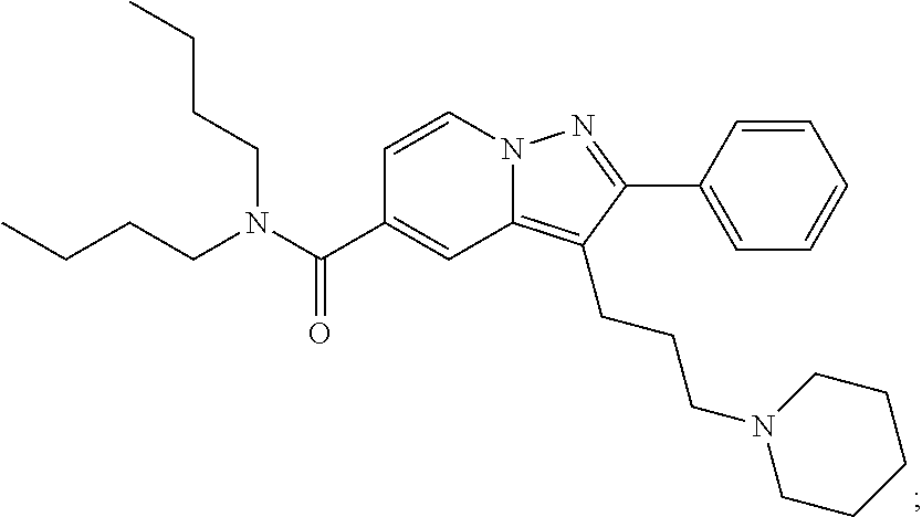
N12C(=C(CCCN3CCCCC3)C(C3=CC=CC=C3)=N1)C=C(C(N(CCCC)CCCC)=O)C=C2
